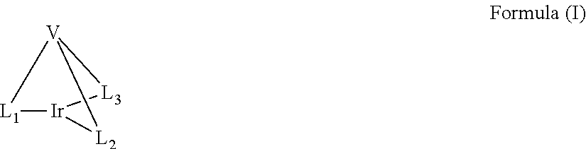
[L1]1[Ir]2[L2][V]1[L3]2
